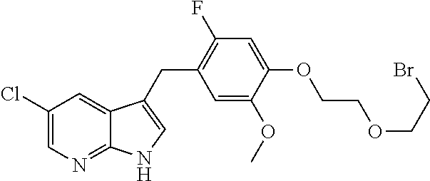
C1(Cl)=CN=C2C(=C1)C(CC1=C(F)C=C(OCCOCCBr)C(OC)=C1)=CN2
